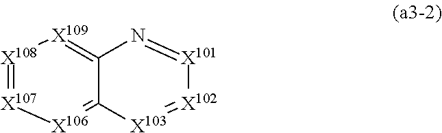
[X108]1=[X107][X106]=C2C(=[X109]1)N=[X101][X102]=[X103]2
